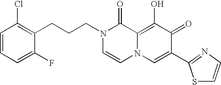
C1=CC=C(F)C(CCCN2C=CN3C(=C(O)C(=O)C(C4=NC=CS4)=C3)C2=O)=C1Cl
